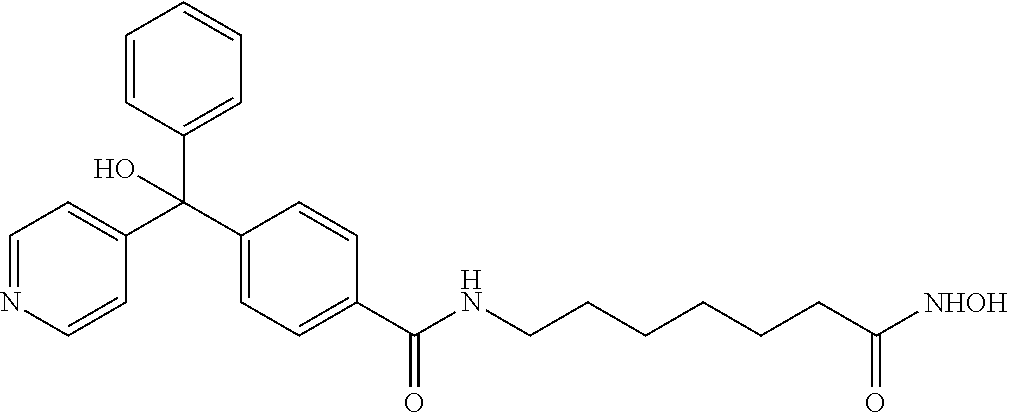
N1=CC=C(C(C2=CC=C(C(NCCCCCCC(=O)[NHOH])=O)C=C2)(C2=CC=CC=C2)O)C=C1
